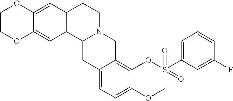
C12=CC3=C(C=C1OCCO2)CCN1C3CC2=CC=C(OC)C(OS(C3=CC=CC(F)=C3)(=O)=O)=C2C1
